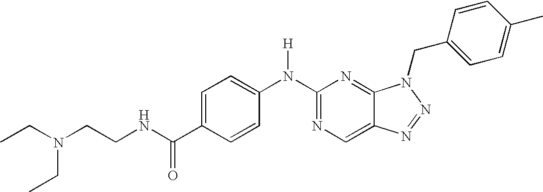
N(C1=NC=C2C(=N1)N(CC1=CC=C(C)C=C1)N=N2)(C1=CC=C(C(NCCN(CC)CC)=O)C=C1)[H]
